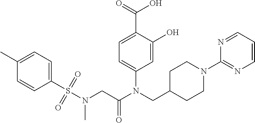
C1=C(O)C(C(=O)O)=CC=C1N(CC1CCN(C2=NC=CC=N2)CC1)C(CN(S(C1=CC=C(C)C=C1)(=O)=O)C)=O
